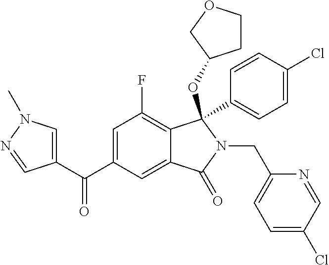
C1=C(C(=O)C2=CN(C)N=C2)C=C2C(=C1F)C(C1=CC=C(Cl)C=C1)(OC1CCOC1)N(CC1=CC=C(Cl)C=N1)C2=O
